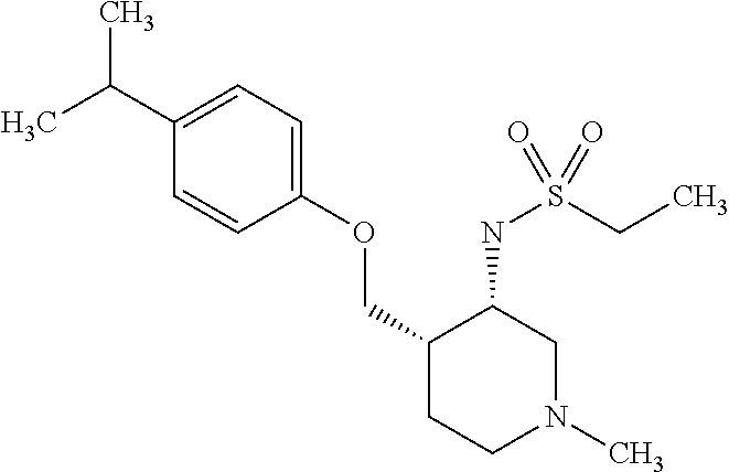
C1(C(C)C)=CC=C(OCC2CCN(C)CC2NS(CC)(=O)=O)C=C1
